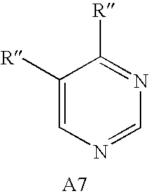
C1([R])=CN=CN=C1[R]
